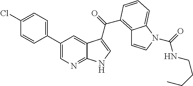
C1(C2=CC=C(Cl)C=C2)=CN=C2C(=C1)C(C(=O)C1=C3C=CN(C(=O)NCCCC)C3=CC=C1)=CN2
